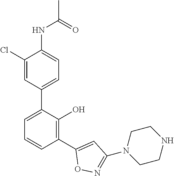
C1(NC(C)=O)=CC=C(C2=CC=CC(C3=CC(N4CCNCC4)=NO3)=C2O)C=C1Cl
